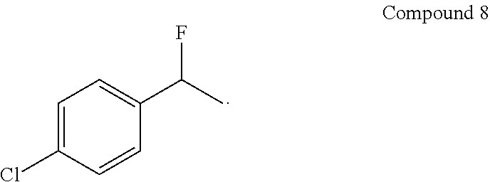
C1=C(Cl)C=CC(C(C)F)=C1
